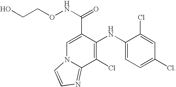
C1=C(C(NOCCO)=O)C(NC2=CC=C(Cl)C=C2Cl)=C(Cl)C2=NC=CN12
